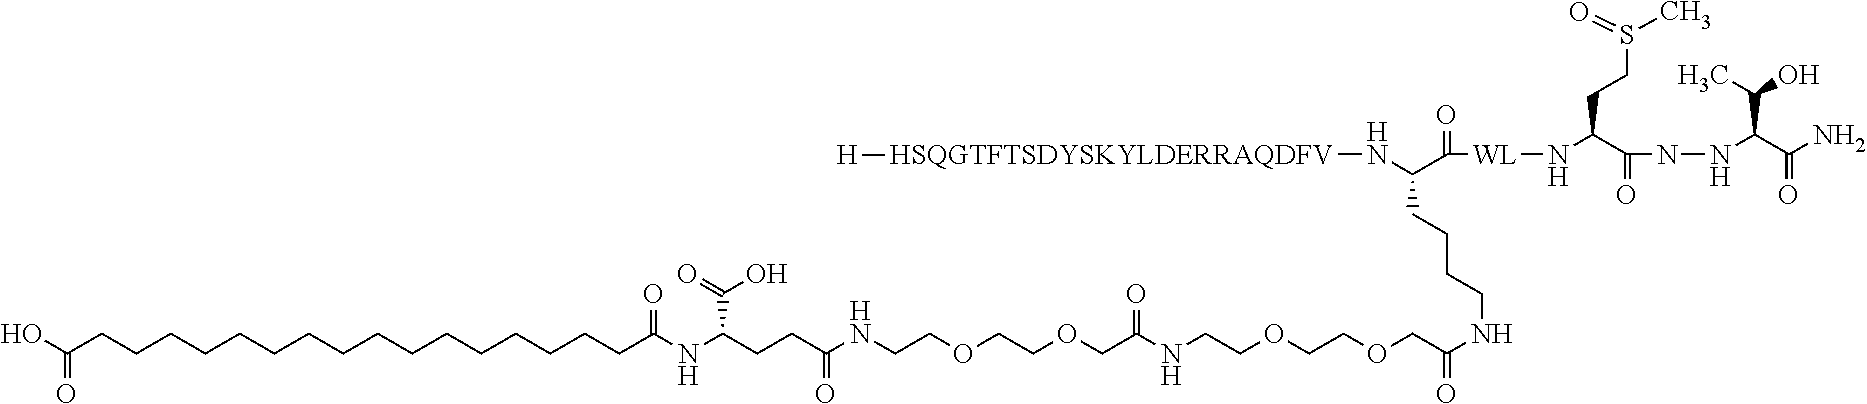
C(CCCCCCCCCCCCCCCCC(NC(CCC(NCCOCCOCC(NCCOCCOCC(NCCCCC(N[HSQGTFTSDYSKYLDERRAQDFV][H])C(=O)[WL]NC(CCS(C)=O)C(=O)NNC(C(N)=O)C(C)O)=O)=O)=O)C(=O)O)=O)(O)=O
